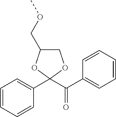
C1=CC=CC(C(C2(C3=CC=CC=C3)OCC(COC)O2)=O)=C1
